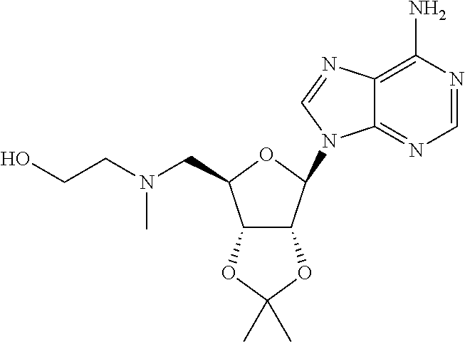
C12=NC=NC(N)=C1N=CN2C1C2C(C(CN(CCO)C)O1)OC(C)(C)O2
